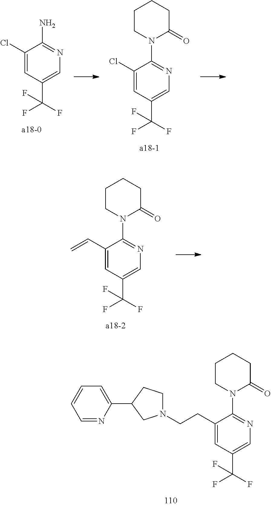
C1(CCN2CCC(C3=CC=CC=N3)C2)=CC(C(F)(F)F)=CN=C1N1C(=O)CCCC1.C1(Cl)=CC(C(F)(F)F)=CN=C1N.C1(Cl)=CC(C(F)(F)F)=CN=C1N1C(=O)CCCC1.C1(C=C)=CC(C(F)(F)F)=CN=C1N1C(=O)CCCC1
